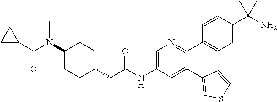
C1(C2=CC(NC(CC3CCC(N(C(C4CC4)=O)C)CC3)=O)=CN=C2C2=CC=C(C(N)(C)C)C=C2)=CSC=C1
